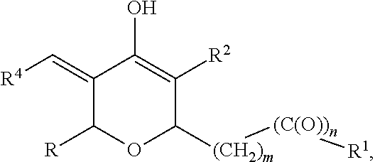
OC1=C([R2])C([(CH2)m][(C(O))n][R1])OC([R])C1=C[R4]
